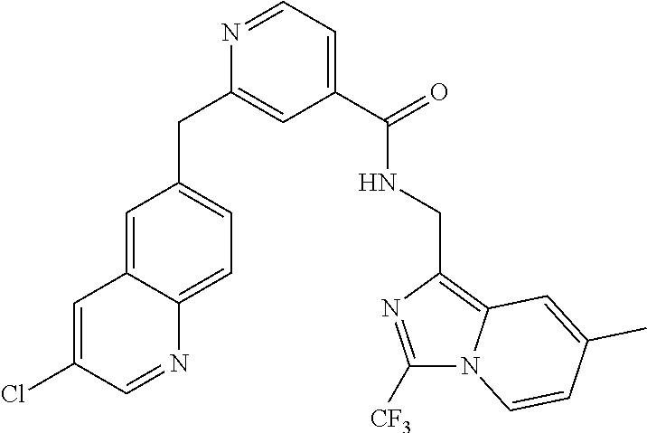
C1=C2C(=CC=C1CC1=CC(C(=O)NCC3=C4N(C([CF3])=N3)C=CC(C)=C4)=CC=N1)N=CC(Cl)=C2
